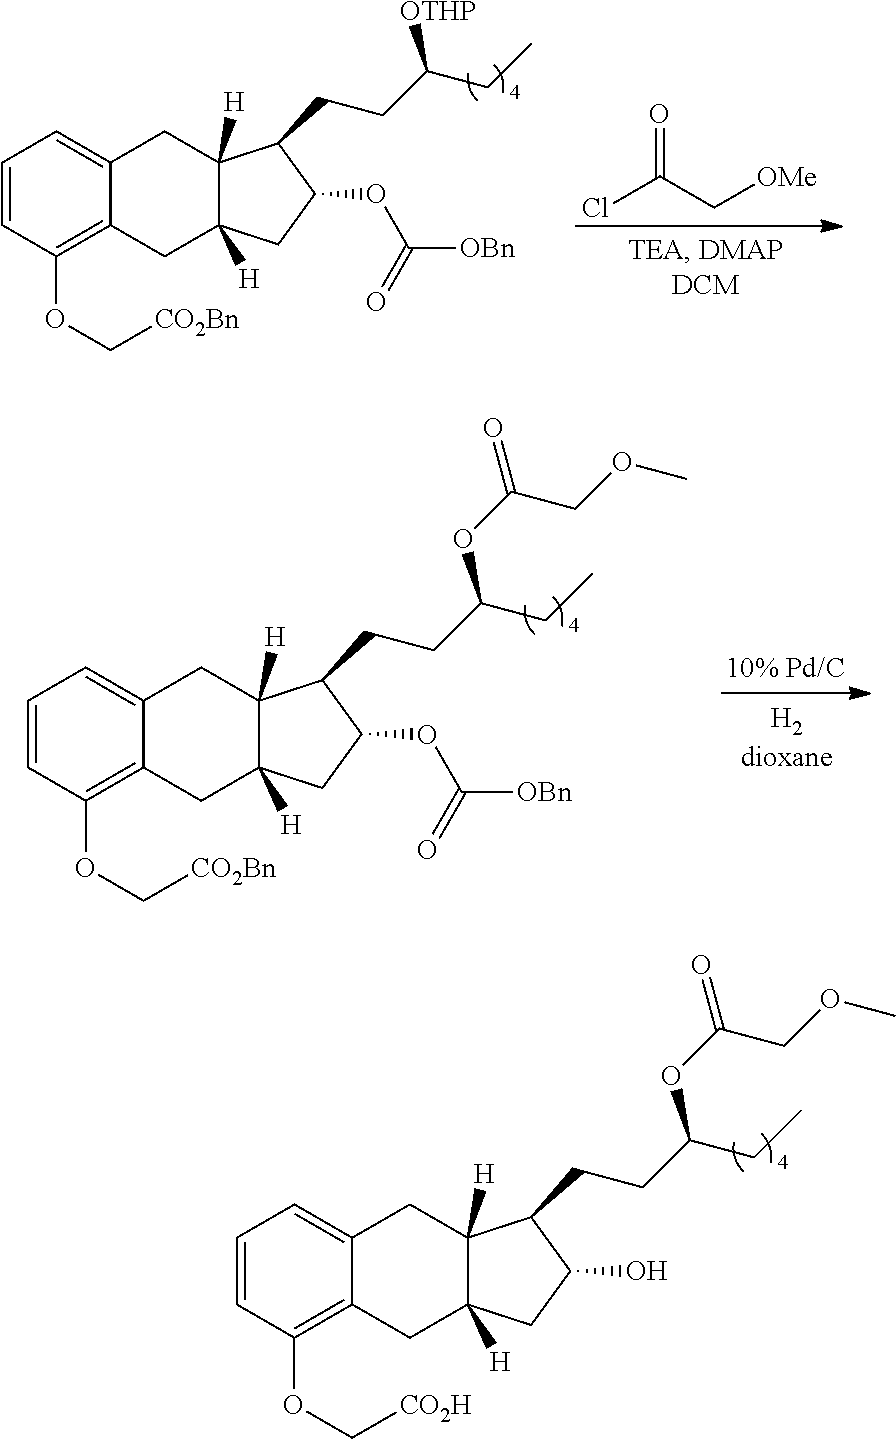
C1=CC(OC[CO2Bn])=C2C(=C1)CC1([H])C([H])(C2)CC(OC([OBn])=O)C1CCC(CC)[OTHP].ClC(C[OMe])=O.C1=CC(OC[CO2Bn])=C2C(=C1)CC1([H])C([H])(C2)CC(OC([OBn])=O)C1CCC(CC)OC(=O)COC.C1=CC(OC[CO2H])=C2C(=C1)CC1([H])C([H])(C2)CC(O)C1CCC(CC)OC(=O)COC
